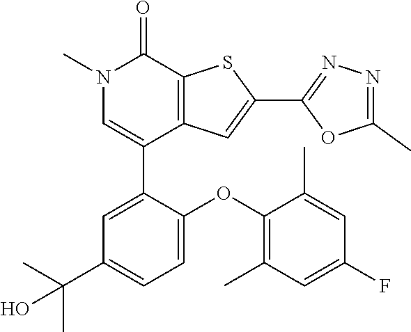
N1(C)C=C(C2=CC(C(C)(C)O)=CC=C2OC2=C(C)C=C(F)C=C2C)C2=C(C1=O)SC(C1=NN=C(C)O1)=C2
